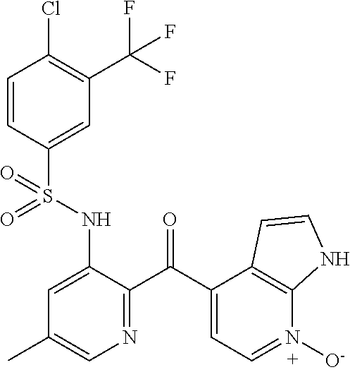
C1=CC(S(NC2=CC(C)=CN=C2C(C2=CC=N([O-])C3=C2C=CN3)=O)(=O)=O)=CC(C(F)(F)F)=C1Cl
